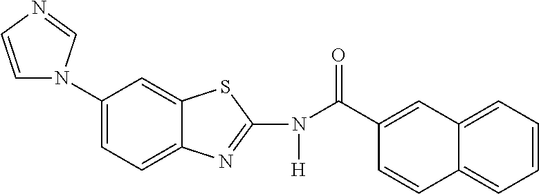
C12=CC=C(N3C=CN=C3)C=C1SC(N(C(C1=CC3=CC=CC=C3C=C1)=O)[H])=N2
